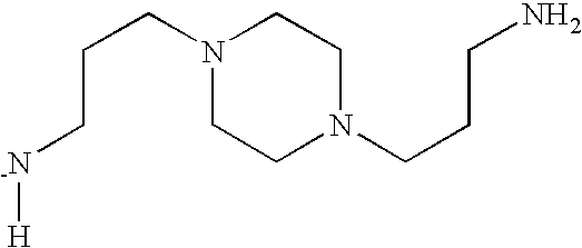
[H][-N]CCCN1CCN(CCCN)CC1
